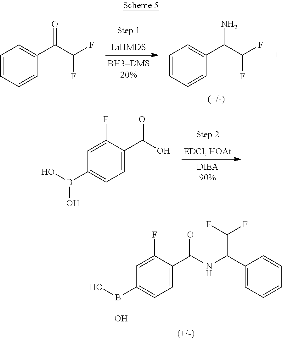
C1=CC=CC(C(N)C(F)F)=C1.C1=CC=CC(C(C(F)F)=O)=C1.C1(F)=CC(B(O)O)=CC=C1C(=O)NC(C1=CC=CC=C1)C(F)F.C1(F)=CC(B(O)O)=CC=C1C(O)=O
